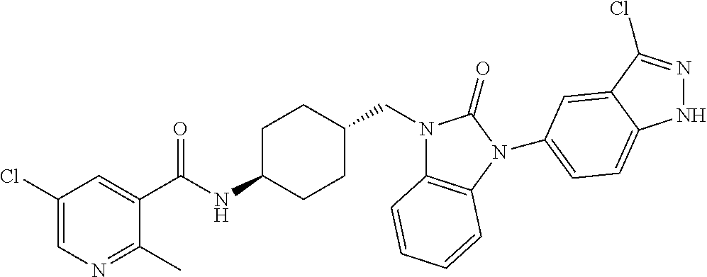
C1(Cl)=CN=C(C)C(C(NC2CCC(CN3C4=C(N(C5=CC=C6NN=C(Cl)C6=C5)C3=O)C=CC=C4)CC2)=O)=C1
